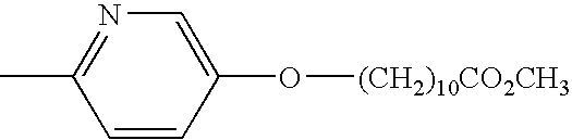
N1=C(C)C=CC(O[(CH2)10CO2CH3])=C1
